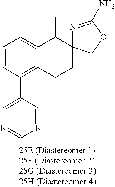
C1=CC(C2=CN=CN=C2)=C2C(=C1)C(C)C1(CC2)N=C(N)OC1
